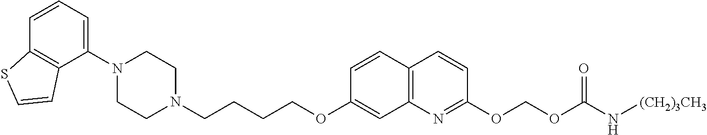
C1=CC2=C(C(N3CCN(CCCCOC4=CC5=C(C=C4)C=CC(OCOC(N[(CH2)3CH3])=O)=N5)CC3)=C1)C=CS2
